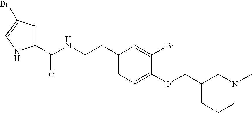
C1(C(NCCC2=CC=C(OCC3CCCN(C)C3)C(Br)=C2)=O)=CC(Br)=CN1
